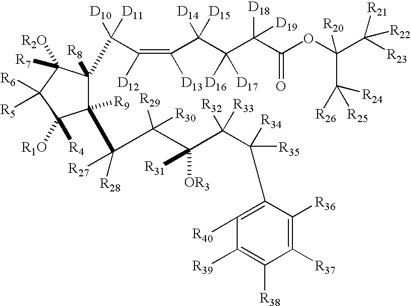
C1(C(C(C(C(C([R35])([R34])C2=C([R40])C([R39])=C([R38])C([R37])=C2[R36])([R32])[R33])([OR3])[R31])([R29])[R30])([R28])[R27])([R9])C([R8])(C([D10])([D11])C(=C([D13])C(C(C(C(OC(C([R23])([R21])[R22])(C([R24])([R26])[R25])[R20])=O)([D18])[D19])([D16])[D17])([D14])[D15])[D12])C([R2O])([R7])C([R6])([R5])C1([R1O])[R4]
